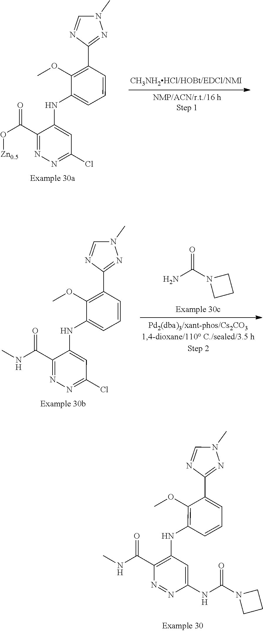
[Zn0.5]OC(C1=NN=C(Cl)C=C1NC1=CC=CC(C2=NN(C)C=N2)=C1OC)=O.CNC(C1=NN=C(Cl)C=C1NC1=CC=CC(C2=NN(C)C=N2)=C1OC)=O.NC(N1CCC1)=O.CNC(C1=C(NC2=C(OC)C(C3=NN(C)C=N3)=CC=C2)C=C(NC(N2CCC2)=O)N=N1)=O
